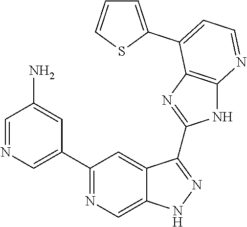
C1=NC=C(C2=NC=C3C(=C2)C(C2=NC4=C(N2)N=CC=C4C2=CC=CS2)=NN3)C=C1N
